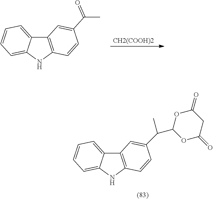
C12=C(NC3=CC=CC=C13)C=CC(C(C)C1OC(=O)CC(=O)O1)=C2.C12=C(NC3=CC=CC=C13)C=CC(C(C)=O)=C2.[CH2(COOH)2]
